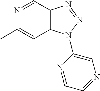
C12=C(C=NC(C)=C1)N=NN2C1=CN=CC=N1
